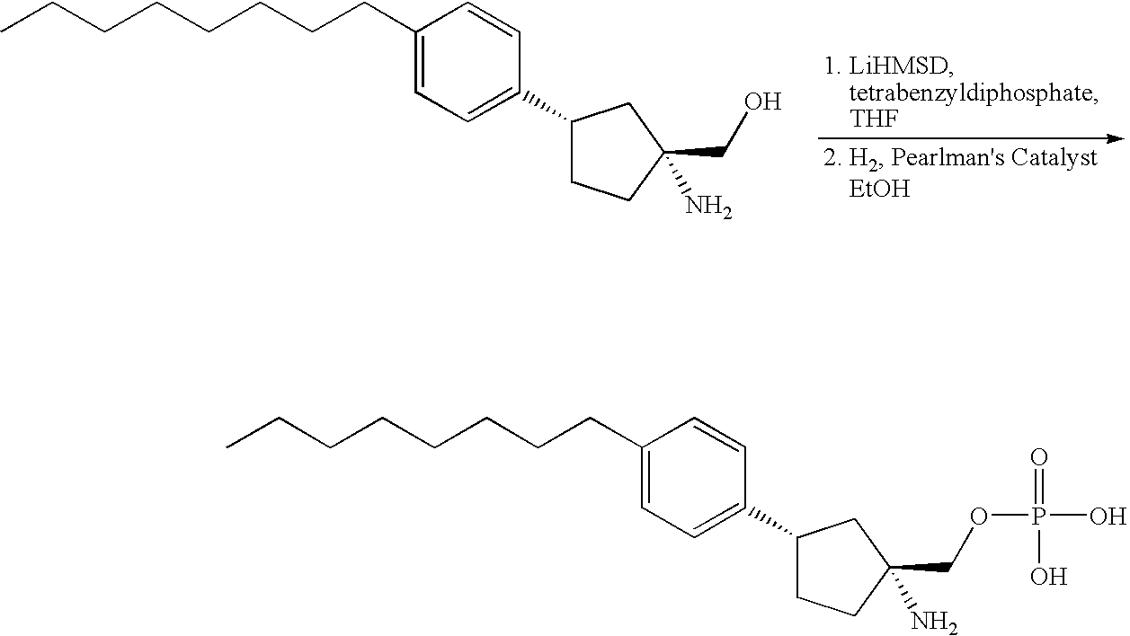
C1(CCCCCCCC)=CC=C(C2CCC(CO)(N)C2)C=C1.C1(CCCCCCCC)=CC=C(C2CCC(COP(O)(O)=O)(N)C2)C=C1
